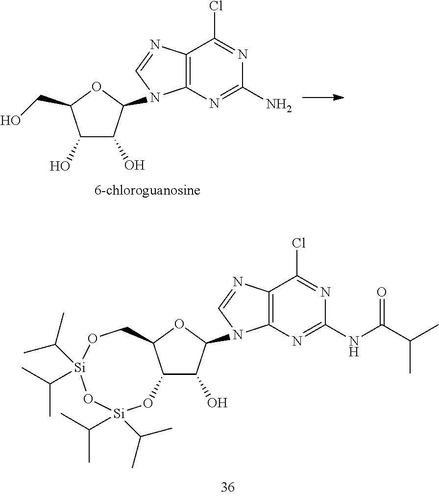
C12C(O)C(N3C4=C(N=C3)C(Cl)=NC(NC(C(C)C)=O)=N4)OC1CO[Si](C(C)C)(C(C)C)O[Si](C(C)C)(C(C)C)O2.C1(O)C(CO)OC(N2C3=C(N=C2)C(Cl)=NC(N)=N3)C1O
